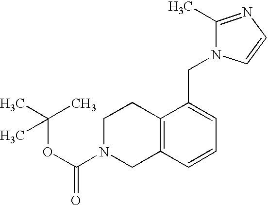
C1N(C(OC(C)(C)C)=O)CC2=C(C1)C(CN1C(C)=NC=C1)=CC=C2
